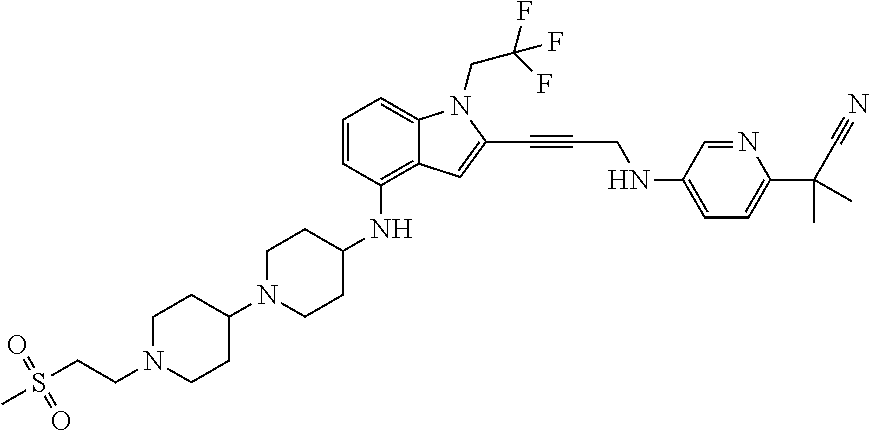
C1=CC(NC2CCN(C3CCN(CCS(C)(=O)=O)CC3)CC2)=C2C(=C1)N(CC(F)(F)F)C(C#CCNC1=CC=C(C(C#N)(C)C)N=C1)=C2
